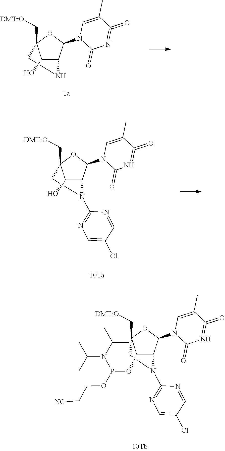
C1(O)C2C(N3C(=O)N=C(=O)C(C)=C3)OC1(C[DMTrO])CN2.C1(O)C2C(N3C(=O)N=C(=O)C(C)=C3)OC1(C[DMTrO])CN2C1=NC=C(Cl)C=N1.C1(OP(N(C(C)C)C(C)C)OCC[NC])C2C(N3C(=O)N=C(=O)C(C)=C3)OC1(C[DMTrO])CN2C1=NC=C(Cl)C=N1
